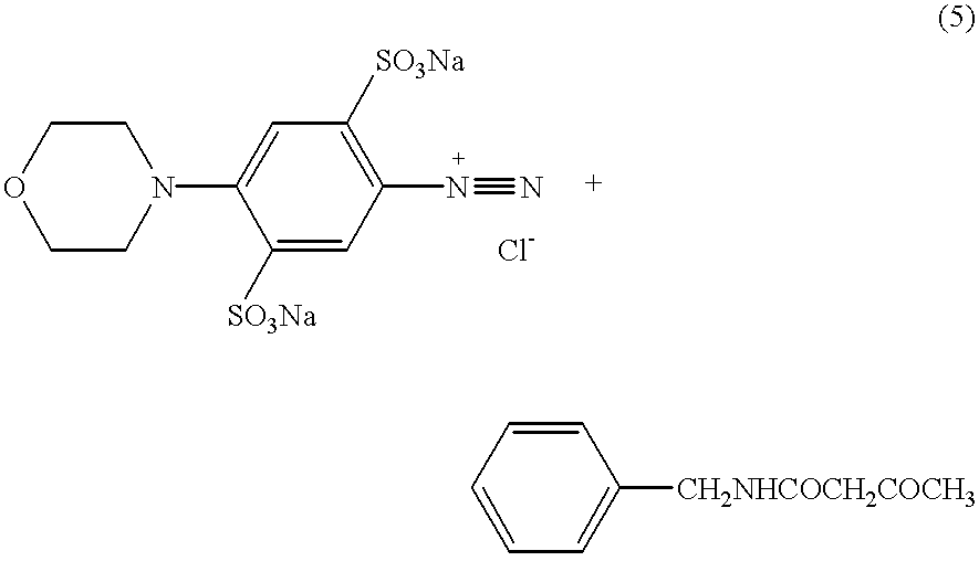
C1CN(C2=CC([SO3Na])=C(N#N)C=C2[SO3Na])CCO1.C1=CC=CC=C1[CH2NHCOCH2COCH3]
